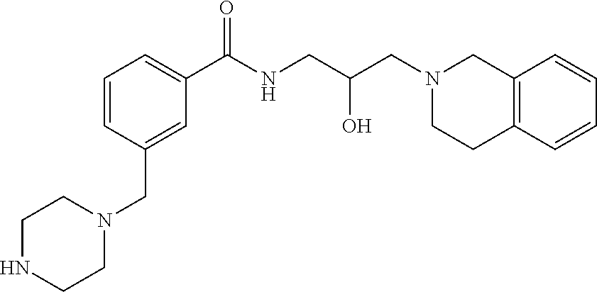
C1=CC(CN2CCNCC2)=CC(C(NCC(CN2CCC3=C(C2)C=CC=C3)O)=O)=C1
